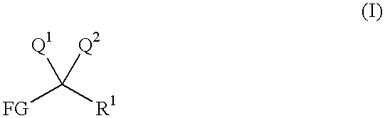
[FG]C([R1])([Q1])[Q2]
